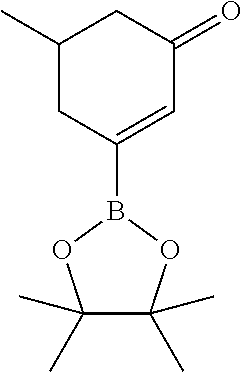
C1(C)CC(B2OC(C)(C)C(C)(C)O2)=CC(=O)C1
